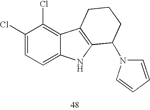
C1=CC=CN1C1C2=C(C3=C(Cl)C(Cl)=CC=C3N2)CCC1
